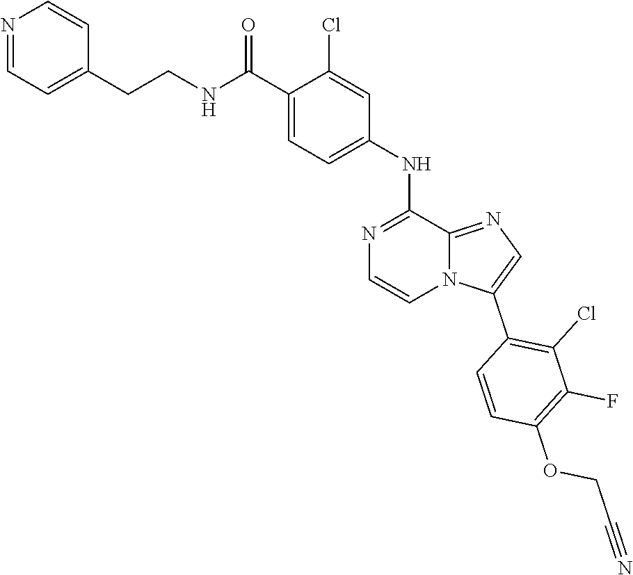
C1=C(C(NCCC2=CC=NC=C2)=O)C(Cl)=CC(NC2=NC=CN3C2=NC=C3C2=C(Cl)C(F)=C(OCC#N)C=C2)=C1
